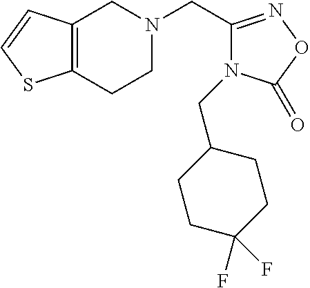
C1N(CC2=NOC(=O)N2CC2CCC(F)(F)CC2)CC2=C(C1)SC=C2
